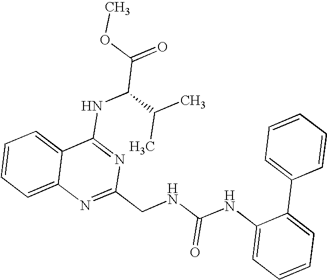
C12=CC=CC=C1N=C(CNC(NC1=CC=CC=C1C1=CC=CC=C1)=O)N=C2NC(C(=O)OC)C(C)C
